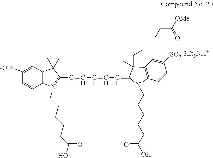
C1=CC2=C(C=C1[-O3S])C(C)(C)C(C=CC=CC=C1C(C)(CCCCCC(=O)[OMe])C3=C(C=CC([SO3-])=C3)N1CCCCCC(O)=O)=N2CCCCCC(O)=O
